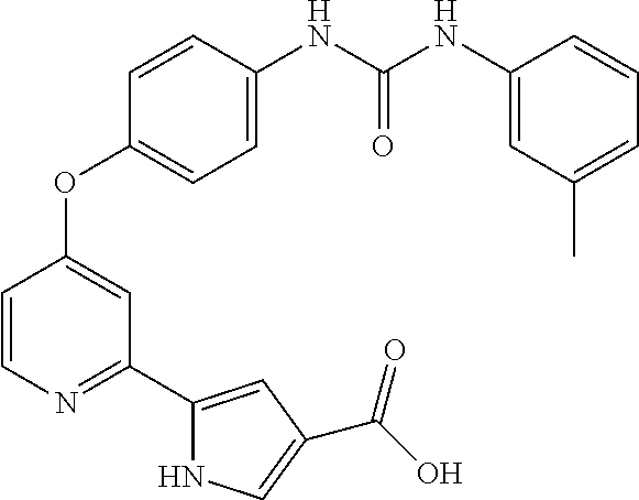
C1=CN=C(C2=CC(C(O)=O)=CN2)C=C1OC1=CC=C(NC(NC2=CC(C)=CC=C2)=O)C=C1
